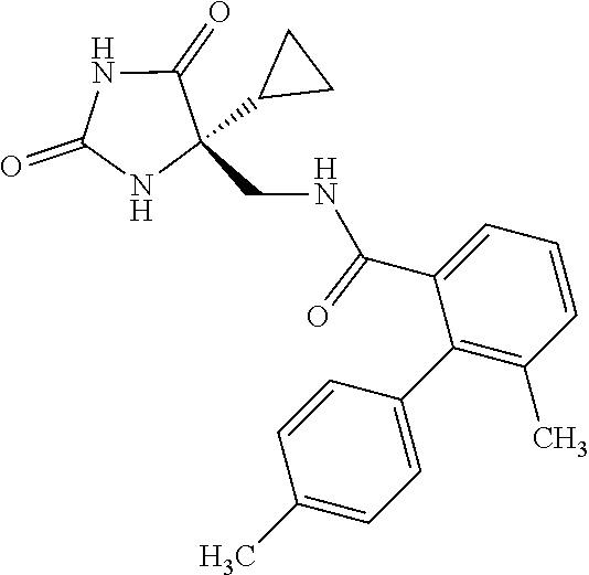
C1=C(C(NCC2(C3CC3)C(=O)NC(=O)N2)=O)C(C2=CC=C(C)C=C2)=C(C)C=C1
